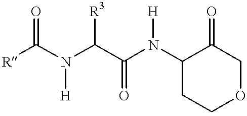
[R]C(N(C(C(N(C1CCOCC1=O)[H])=O)[R3])[H])=O
